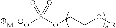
[O-]S(OCCO[R])(=O)=O.[M]
